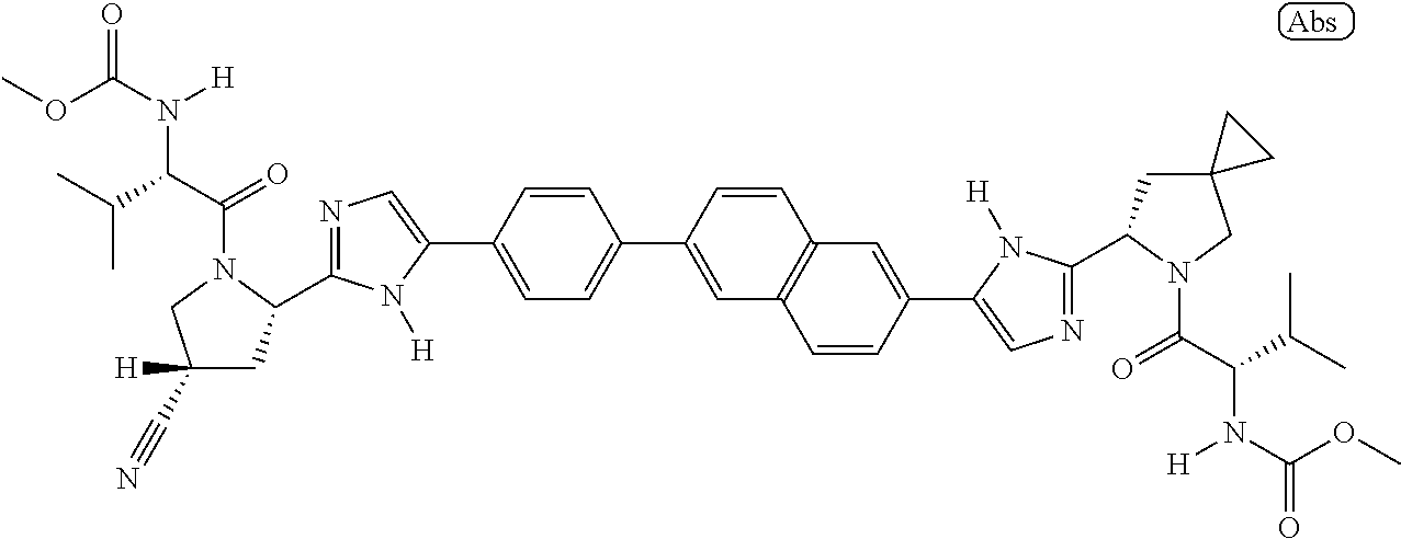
C1=CC(C2=CC=C(C3=CN=C(C4CC([H])(C#N)CN4C(C(C(C)C)N(C(OC)=O)[H])=O)N3[H])C=C2)=CC2=C1C=C(C1=CN=C(C3CC4(CN3C(=O)C(N([H])C(OC)=O)C(C)C)CC4)N1[H])C=C2
